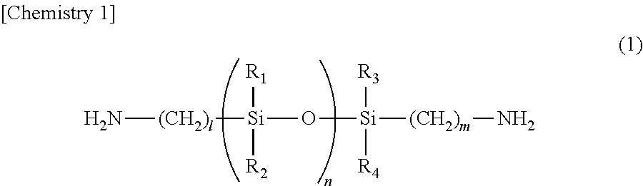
N[(CH2)l][Si]([R1])([R2])O[Si]([R3])([R4])[(CH2)m]N
